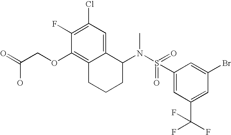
C1(F)=C(Cl)C=C2C(=C1OCC(=O)O)CCCC2N(S(=O)(C1=CC(C(F)(F)F)=CC(Br)=C1)=O)C
